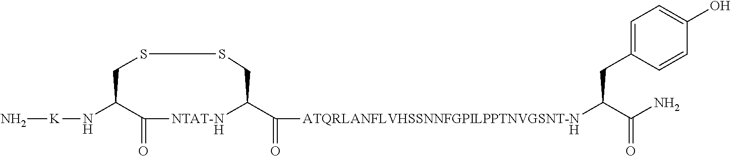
N[K]NC1C(=O)[NTAT-N]C(C([ATQRLANFLVHSSNNFGPILPPTNVGSNT-N]C(C(N)=O)CC2=CC=C(O)C=C2)=O)CSSC1.[H].[H]
